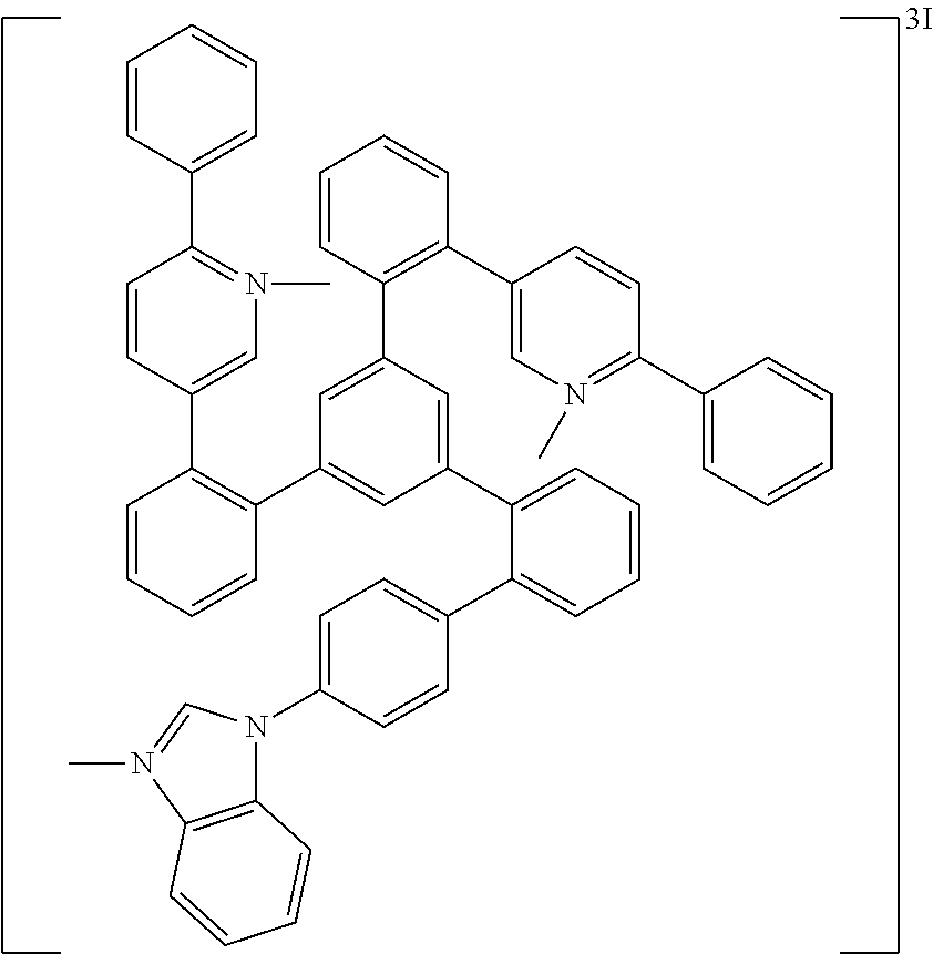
C1=CC(C2=N(C)C=C(C3=C(C4=CC(C5=CC=CC=C5C5=CC=C(N6C7=C(N(C)=C6)C=CC=C7)C=C5)=CC(C5=C(C6=CN(C)=C(C7=CC=CC=C7)C=C6)C=CC=C5)=C4)C=CC=C3)C=C2)=CC=C1
